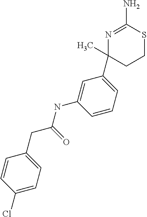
N1=C(N)SCCC1(C1=CC=CC(NC(CC2=CC=C(Cl)C=C2)=O)=C1)C
